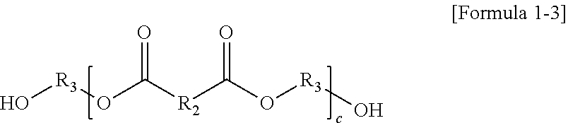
O[R3]OC([R2]C(O[R3]O)=O)=O
